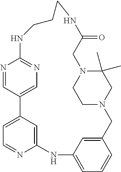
C12=CC(=CC=C1)NC1=CC(=CC=N1)C1=CN=C(N=C1)NCCCNC(=O)CN1C(C)(C)CN(C2)CC1
